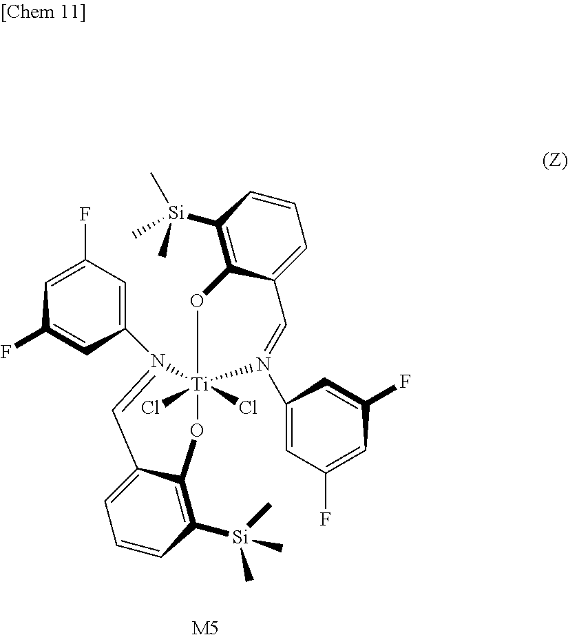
C12=C([Si](C)(C)C)C=CC=C1C=N(C1=CC(F)=CC(F)=C1)[Ti]1(Cl)(Cl)(O2)N(C2=CC(F)=CC(F)=C2)=CC2=CC=CC([Si](C)(C)C)=C2O1.[M5]
